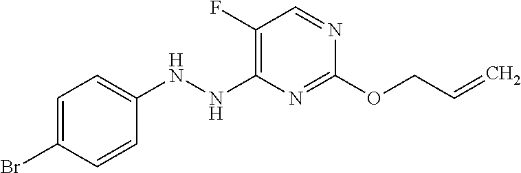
C1(F)=C(NNC2=CC=C(Br)C=C2)N=C(OCC=C)N=C1
